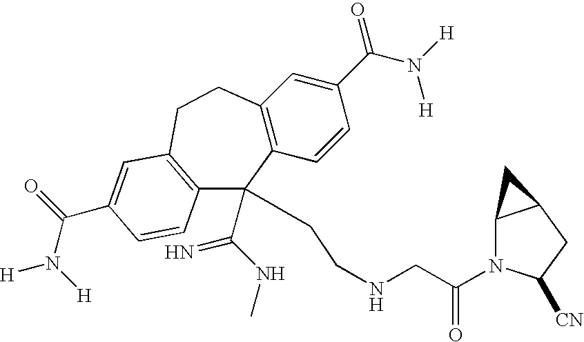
C12=C(C=CC(C(N([H])[H])=O)=C1)C(C(NC)=N)(CCNCC(N1C3C(CC1[CN])C3)=O)C1=C(CC2)C=C(C(N([H])[H])=O)C=C1
